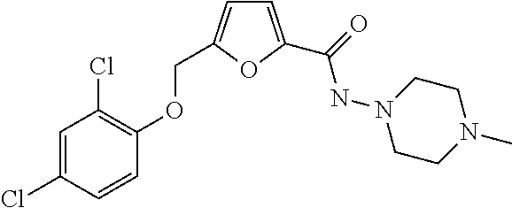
C1=C(C(=O)NN2CCN(C)CC2)OC(COC2=C(Cl)C=C(Cl)C=C2)=C1
